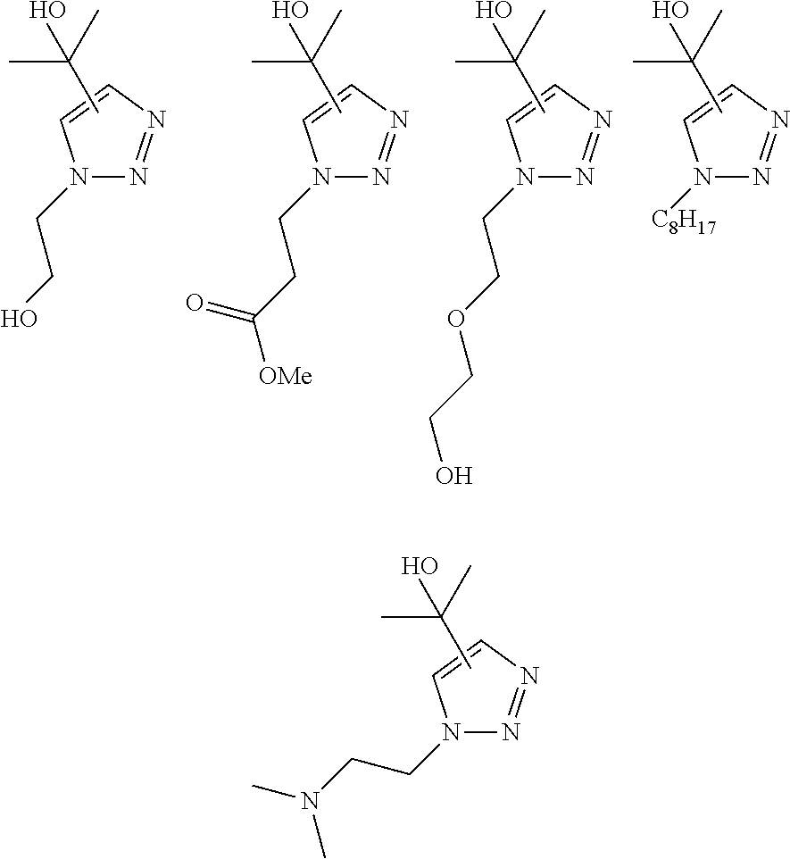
N1(CCO)N=NC=C1.CC(C)(C)O.N1(CCC([OMe])=O)N=NC=C1.CC(C)(C)O.N1(CCOCCO)N=NC=C1.CC(C)(C)O.N1([C8H17])N=NC=C1.CC(C)(C)O.N1(CCN(C)C)N=NC=C1.CC(C)(C)O
